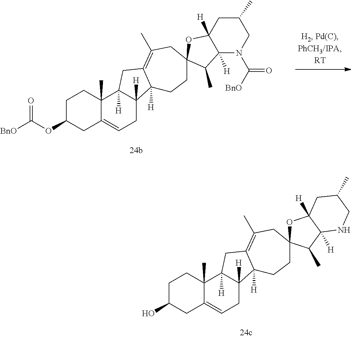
C1C(OC(=O)[BnO])CC2=CCC3([H])C([H])(C2(C)C1)CC1=C(C)CC2(CCC31[H])OC1([H])C([H])(C2C)N(C([BnO])=O)CC(C)C1.C1C(O)CC2=CCC3([H])C([H])(C2(C)C1)CC1=C(C)CC2(CCC31[H])OC1([H])C([H])(C2C)NCC(C)C1
